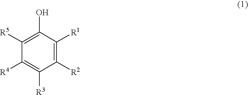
C1([R4])=C([R3])C([R2])=C([R1])C(O)=C1[R5]
